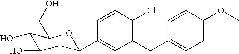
C1(CC2=CC=C(OC)C=C2)=C(Cl)C=CC(C2CC(O)C(O)C(CO)O2)=C1
